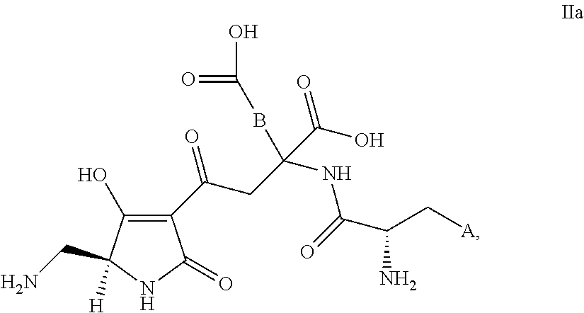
C1(C(CC(NC(=O)C(C[A])N)(C(O)=O)BC(=O)O)=O)=C(O)C(CN)([H])NC1=O
